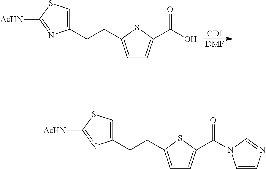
C(O)(C1=CC=C(CCC2=CSC([AcHN])=N2)S1)=O.[CDI].[DMF].C(C1=CC=C(CCC2=CSC([AcHN])=N2)S1)(=O)N1C=CN=C1
